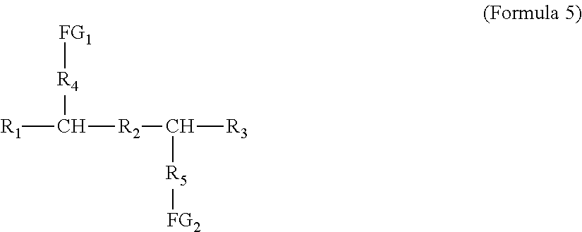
[R1]C([R2]C([R3])[R5][FG2])[R4][FG1]
